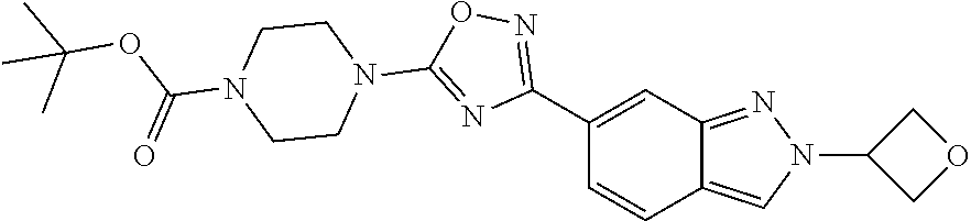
C12=CN(C3COC3)N=C1C=C(C1=NOC(N3CCN(C(OC(C)(C)C)=O)CC3)=N1)C=C2
